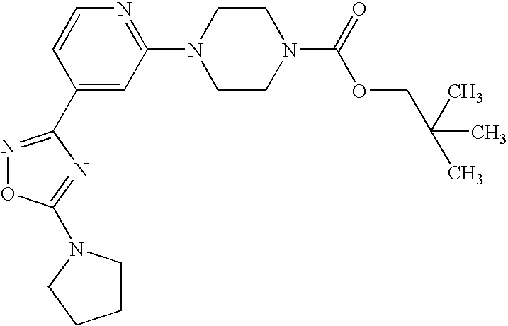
C1(C2=NOC(N3CCCC3)=N2)=CC(N2CCN(C(=O)OCC(C)(C)C)CC2)=NC=C1
